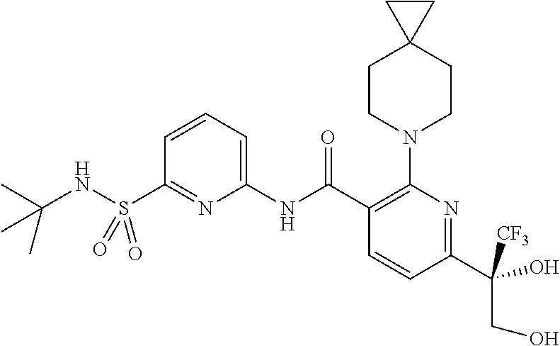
C1(NC(C2=C(N3CCC4(CC3)CC4)N=C(C([CF3])(O)CO)C=C2)=O)=CC=CC(S(NC(C)(C)C)(=O)=O)=N1
